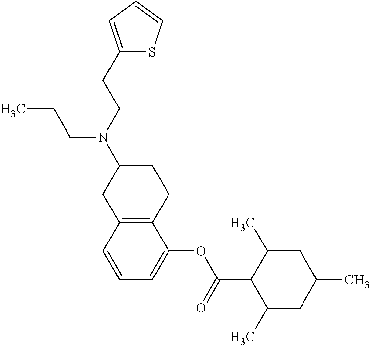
C12=C(C=CC=C1OC(C1C(C)CC(C)CC1C)=O)CC(N(CCC1=CC=CS1)CCC)CC2
